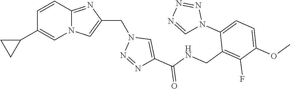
N12C(=NC(CN3N=NC(C(NCC4=C(F)C(OC)=CC=C4N4N=NN=C4)=O)=C3)=C1)C=CC(C1CC1)=C2
